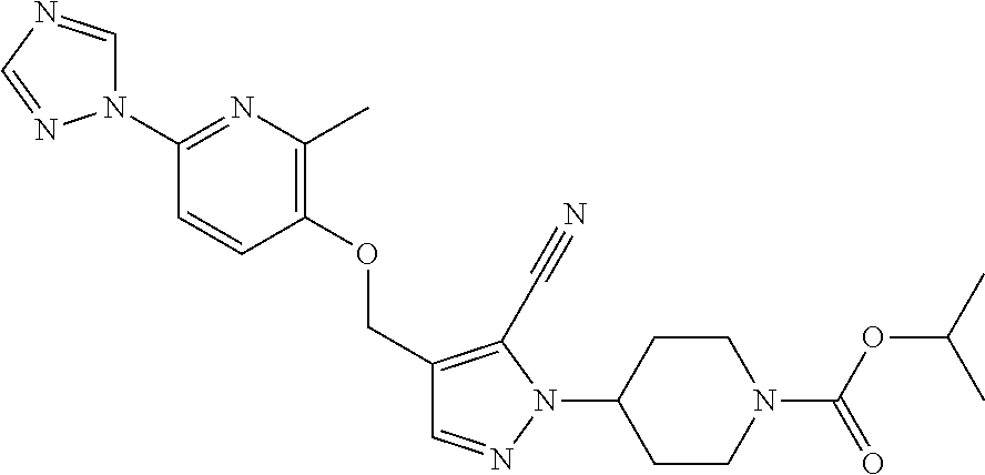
C(C1=C(C#N)N(C2CCN(C(OC(C)C)=O)CC2)N=C1)OC1=C(C)N=C(N2C=NC=N2)C=C1
